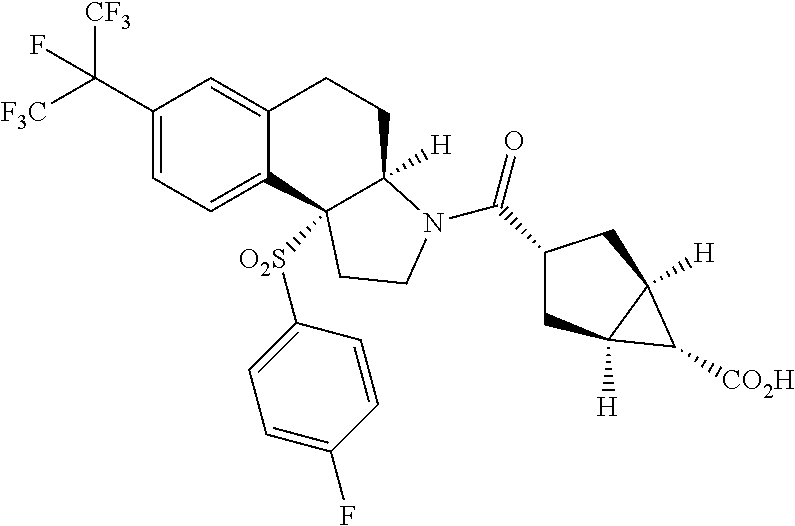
C1(C([CF3])([F3C])F)=CC=C2C(=C1)CCC1([H])C2([O2S]C2=CC=C(F)C=C2)CCN1C(C1CC2([H])C([H])(C1)C2[CO2H])=O
